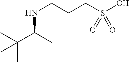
N(CCCS(O)(=O)=O)C(C)C(C)(C)C
